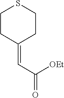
C1CC(=CC(=O)[OEt])CCS1
